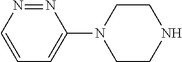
C1=CN=NC(N2CCNCC2)=C1
